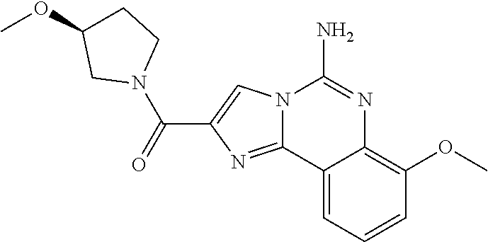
N12C(=NC(C(=O)N3CCC(OC)C3)=C1)C1=CC=CC(OC)=C1N=C2N
